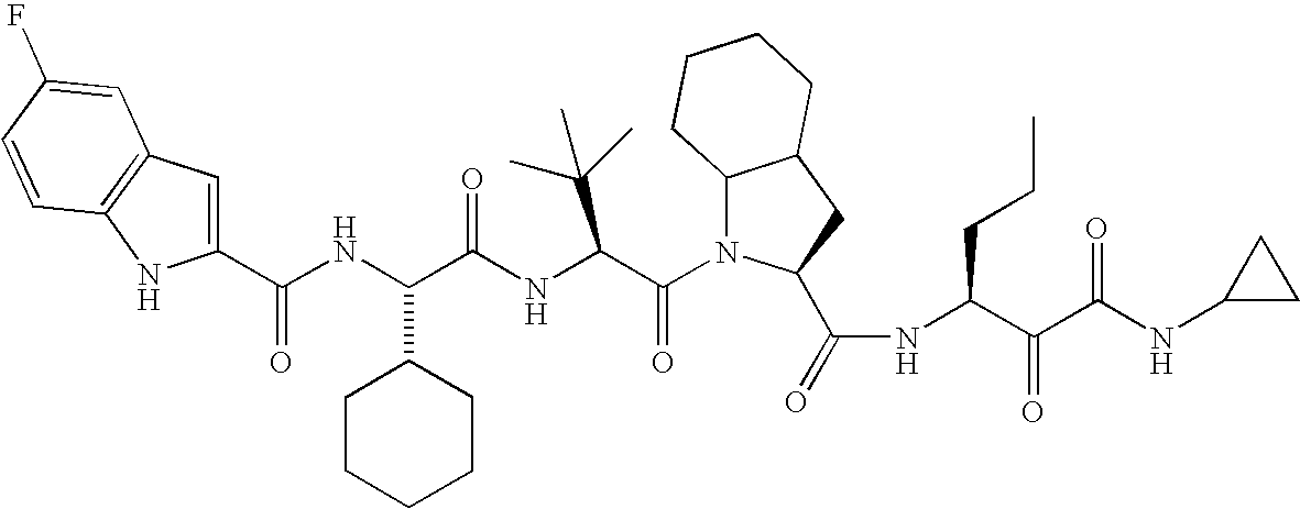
C1(C(NC(C(NC(C(N2C3C(CC2C(=O)NC(C(C(NC2CC2)=O)=O)CCC)CCCC3)=O)C(C)(C)C)=O)C2CCCCC2)=O)=CC2=C(N1)C=CC(F)=C2
